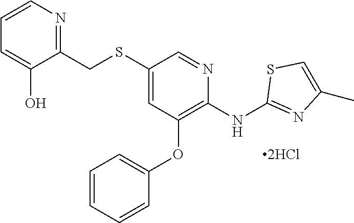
C1(SCC2=NC=CC=C2O)=CC(OC2=CC=CC=C2)=C(NC2=NC(C)=CS2)N=C1.[2HCl]
